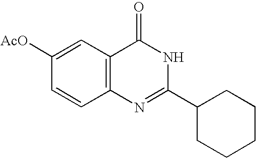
C1CCCC(C2=NC3=C(C(=O)N2)C=C([AcO])C=C3)C1
